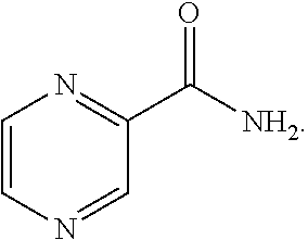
C1=CN=CC(C([NH2])=O)=N1
